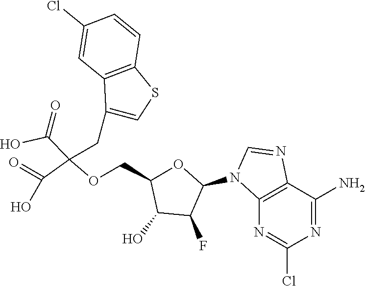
C1(N2C3=C(C(N)=NC(Cl)=N3)N=C2)OC(COC(C(=O)O)(C(=O)O)CC2=CSC3=C2C=C(Cl)C=C3)C(O)C1F
